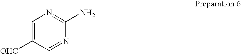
C1=C([OHC])C=NC(N)=N1
